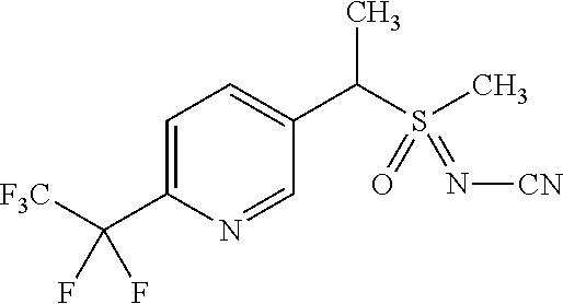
C1=C(C([F3C])(F)F)N=CC(C(S(C)(=O)=N[CN])C)=C1
